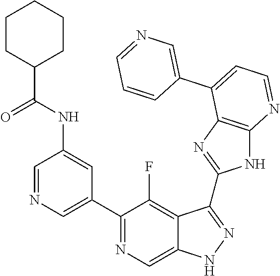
C1=NC=C(C2=NC=C3C(=C2F)C(C2=NC4=C(N2)N=CC=C4C2=CN=CC=C2)=NN3)C=C1NC(C1CCCCC1)=O
